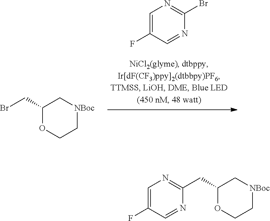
C1=C(F)C=NC(Br)=N1.BrCC1OCC[NBoc]C1.C1=C(F)C=NC(CC2OCC[NBoc]C2)=N1
